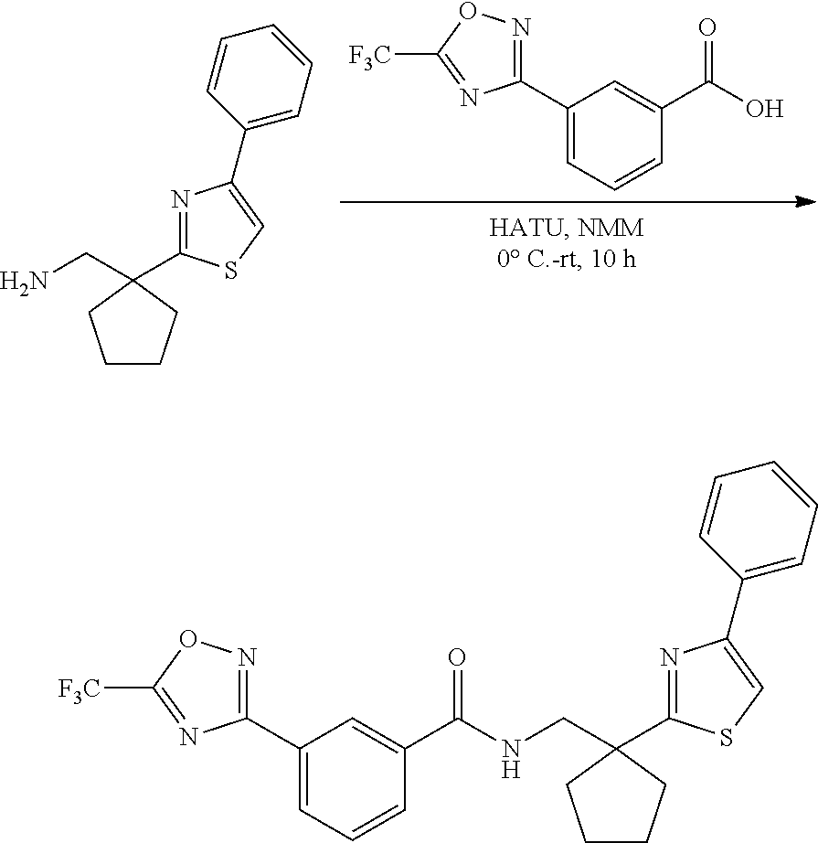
C1(C2=NOC([F3C])=N2)=CC=CC(C(=O)O)=C1.C1(C2(CN)CCCC2)=NC(C2=CC=CC=C2)=CS1.C1(C2=NOC([F3C])=N2)=CC=CC(C(NCC2(C3=NC(C4=CC=CC=C4)=CS3)CCCC2)=O)=C1
